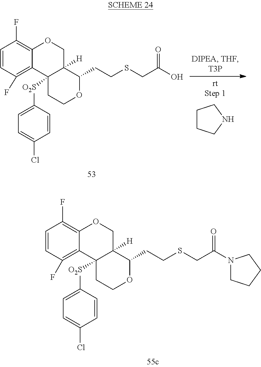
C1=CC(F)=C2C(=C1F)OCC1([H])C2([O2S]C2=CC=C(Cl)C=C2)CCOC1CCSCC(=O)N1CCCC1.C1CCNC1.C1=CC(F)=C2C(=C1F)OCC1([H])C2([O2S]C2=CC=C(Cl)C=C2)CCOC1CCSCC(O)=O
